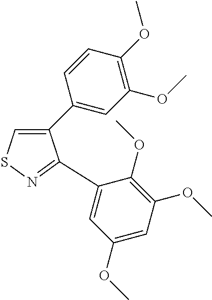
C1(C2=CC(OC)=C(OC)C=C2)=CSN=C1C1=CC(OC)=CC(OC)=C1OC
